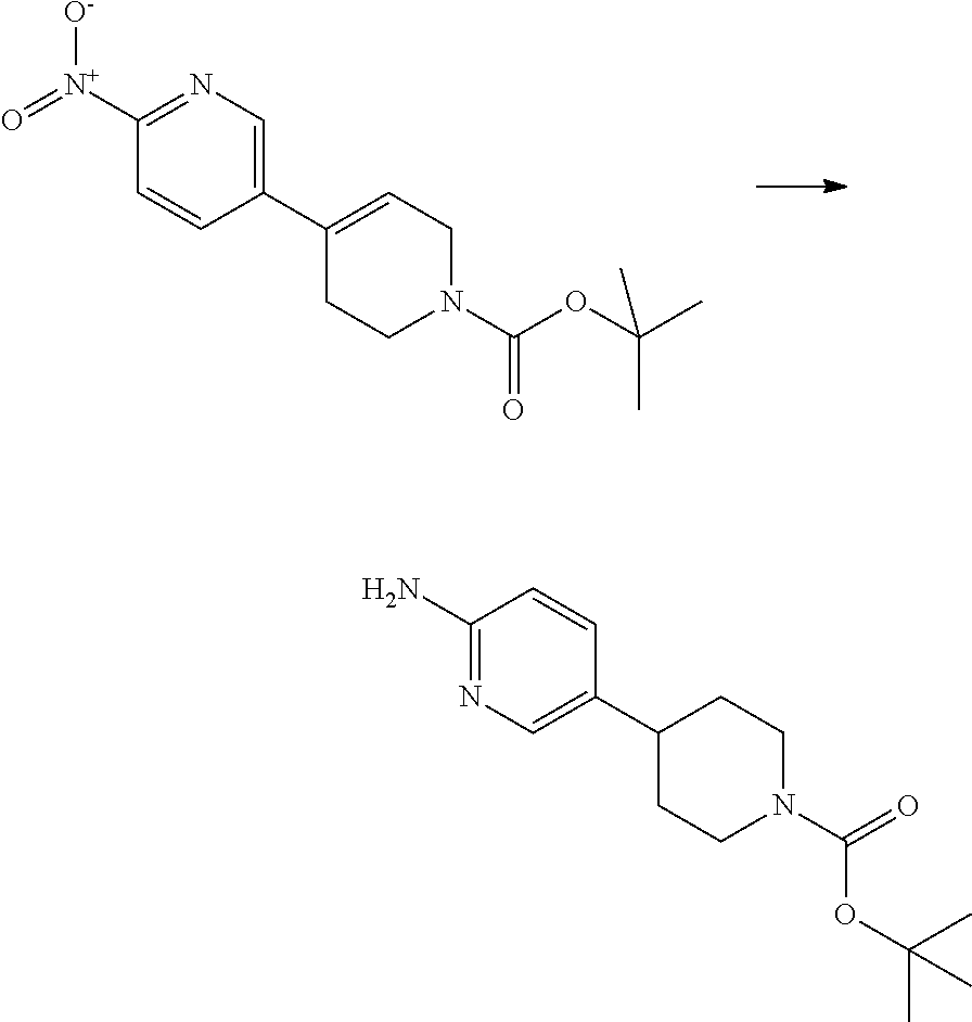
N1=C([N+](=O)[O-])C=CC(C2=CCN(C(OC(C)(C)C)=O)CC2)=C1.C1=CC(C2CCN(C(=O)OC(C)(C)C)CC2)=CN=C1N
